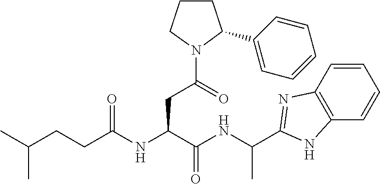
C1=CC2=C(C=C1)NC(C(NC(C(NC(CCC(C)C)=O)CC(N1C(C3=CC=CC=C3)CCC1)=O)=O)C)=N2
